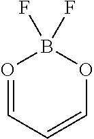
O1=CC=COB1(F)F
